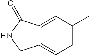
C12=CC=C(C)C=C1C(=O)NC2
